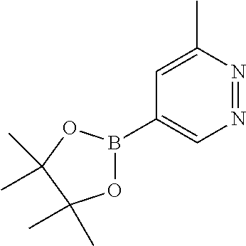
N1=NC=C(B2OC(C)(C)C(C)(C)O2)C=C1C
